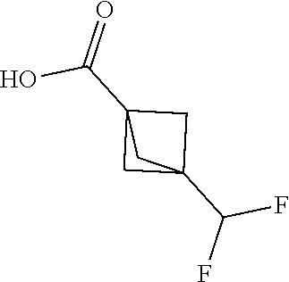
OC(C12CC(C(F)F)(C1)C2)=O
